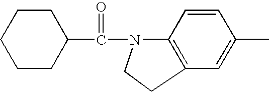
C1CC(C(N2C3=C(C=C(C)C=C3)CC2)=O)CCC1
